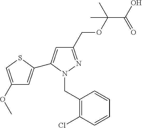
C1(COC(C(=O)O)(C)C)=NN(CC2=C(Cl)C=CC=C2)C(C2=CC(OC)=CS2)=C1
